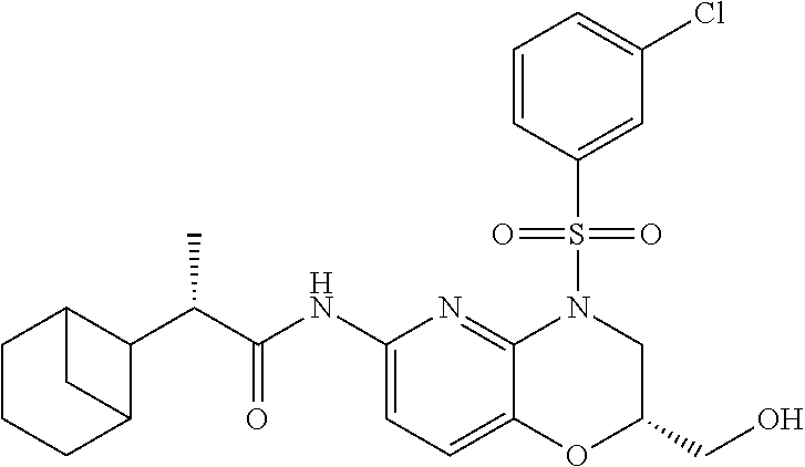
C(C)(C1C2CCCC1C2)C(NC1=CC=C2C(=N1)N(S(C1=CC(Cl)=CC=C1)(=O)=O)CC(CO)O2)=O
